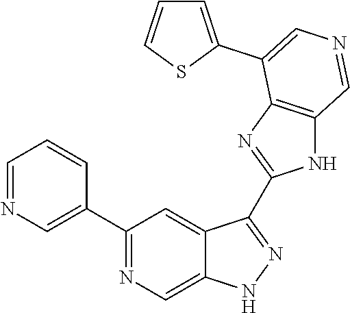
C1(C2=CN=CC=C2)=NC=C2C(=C1)C(C1=NC3=C(N1)C=NC=C3C1=CC=CS1)=NN2
